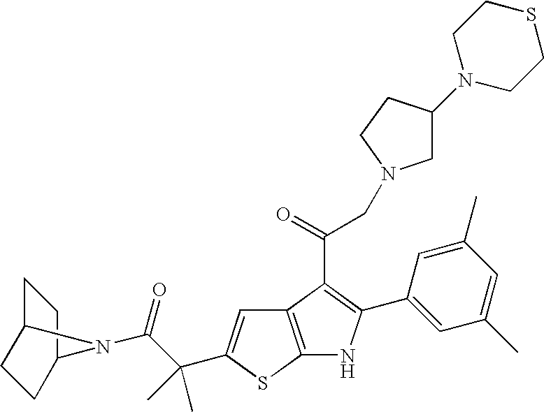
C12=C(SC(C(C(=O)N3C4CCC3CC4)(C)C)=C1)NC(C1=CC(C)=CC(C)=C1)=C2C(=O)CN1CC(N2CCSCC2)CC1
